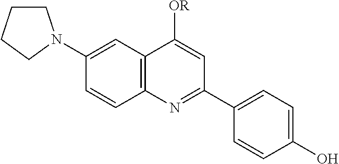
C12=C(C=C(N3CCCC3)C=C1)C([OR])=CC(C1=CC=C(O)C=C1)=N2
